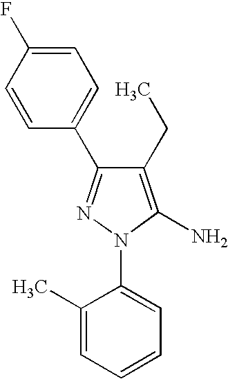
C1(C2=NN(C3=CC=CC=C3C)C(N)=C2CC)=CC=C(F)C=C1
